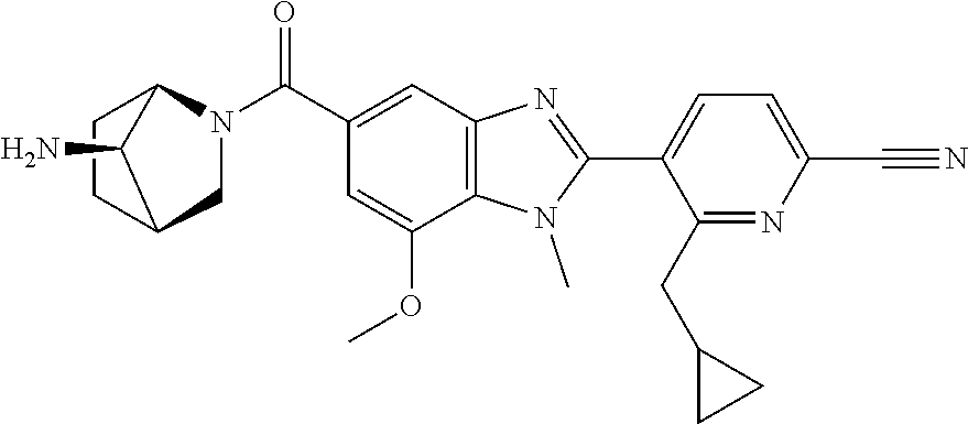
C1(C2=NC3=C(N2C)C(OC)=CC(C(N2CC4CCC2C4N)=O)=C3)=CC=C(C#N)N=C1CC1CC1
